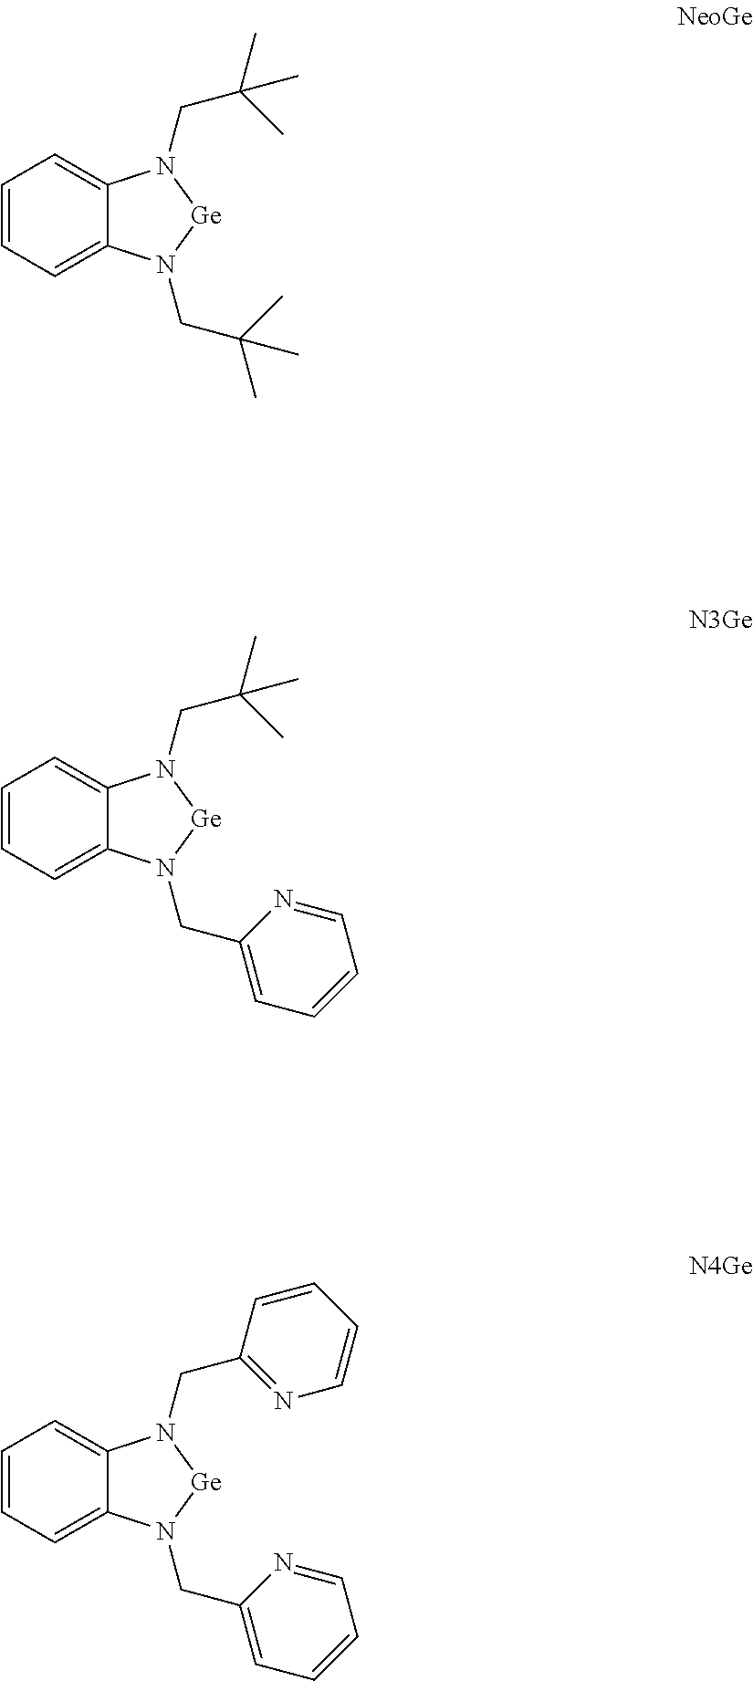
C1=CC=C2C(=C1)N(CC(C)(C)C)[Ge]N2CC(C)(C)C.C1=CC=C2C(=C1)N(CC(C)(C)C)[Ge]N2CC1=CC=CC=N1.C1=CC=C2C(=C1)N(CC1=NC=CC=C1)[Ge]N2CC1=CC=CC=N1
